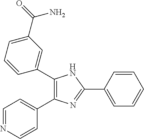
C1(C2=CC(C(=O)N)=CC=C2)=C(C2=CC=NC=C2)N=C(C2=CC=CC=C2)N1
